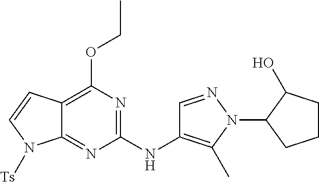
C12=C(OCC)N=C(NC3=C(C)N(C4CCCC4O)N=C3)N=C1N([Ts])C=C2
